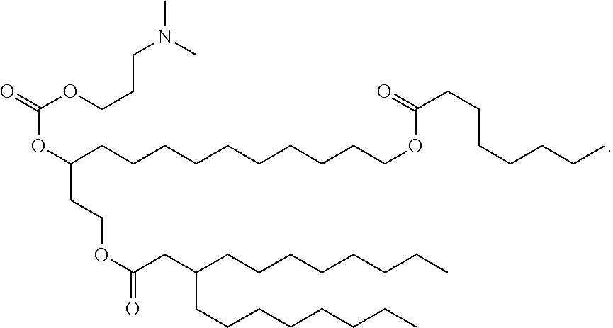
C(CCCCCCCCCCOC(CCCCCCC)=O)(OC(=O)OCCCN(C)C)CCOC(=O)CC(CCCCCCCC)CCCCCCCC
